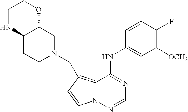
C1([OCH3])=C(F)C=CC(NC2=NC=NN3C2=C(CN2CC4C(CC2)NCCO4)C=C3)=C1
